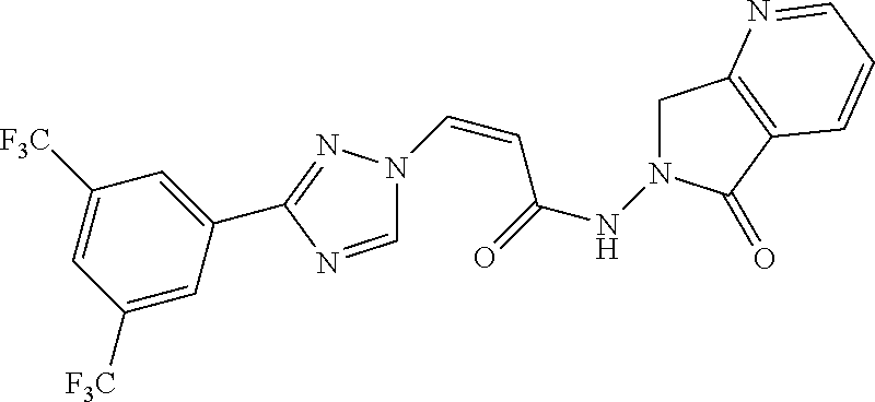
C(=CC(NN1CC2=C(C1=O)C=CC=N2)=O)N1C=NC(C2=CC([F3C])=CC([F3C])=C2)=N1
